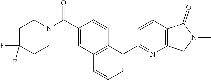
C1(C2=CC=CC3=C2C=CC(C(N2CCC(F)(F)CC2)=O)=C3)=NC2=C(C=C1)C(=O)N(C)C2
